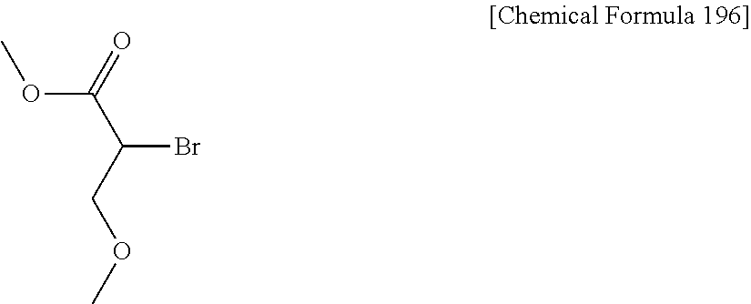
C(OC)(C(COC)Br)=O
